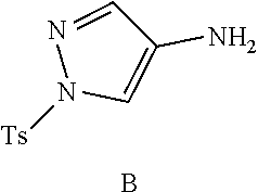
B.[Ts]N1C=C(N)C=N1
